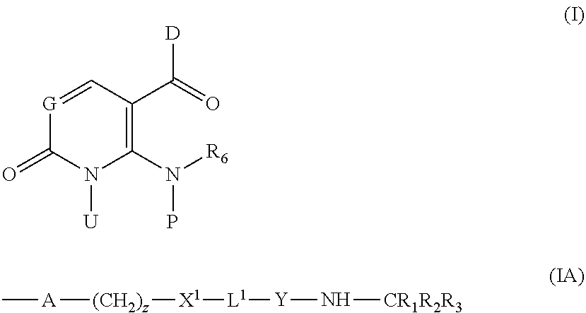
[G]1=CC(C(=O)[D])=C(N([R6])P)N([U])C1=O.C[A][(CH2)z][X1][L1][Y]N[CR1R2R3]
